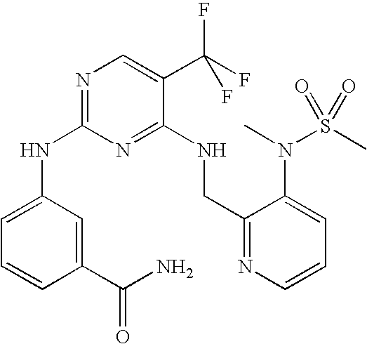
N(C1=NC=C(C(F)(F)F)C(NCC2=NC=CC=C2N(C)S(C)(=O)=O)=N1)C1=CC=CC(C(N)=O)=C1
